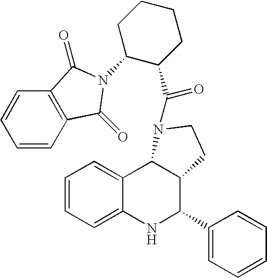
C12=CC=CC=C1NC(C1=CC=CC=C1)C1C2N(C(=O)C2CCCCC2N2C(=O)C3=C(C=CC=C3)C2=O)CC1
